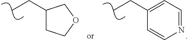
C1(CC)CCOC1.C1(CC)=CC=NC=C1
